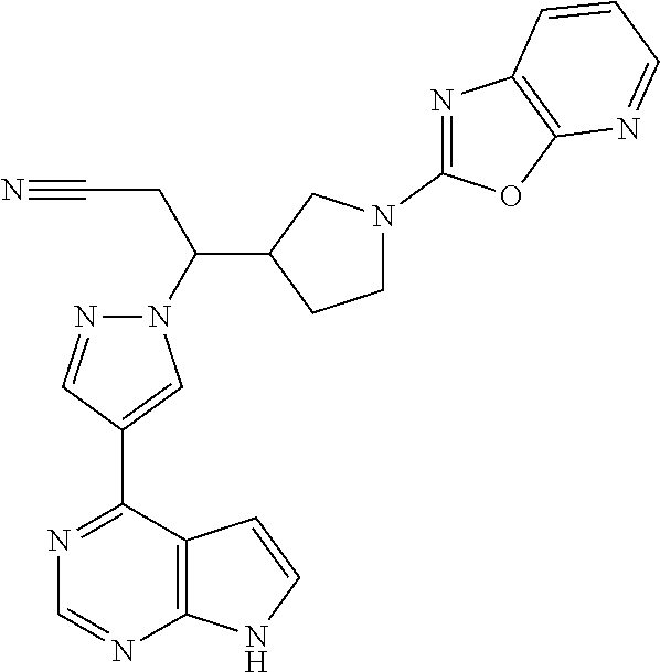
C(N1N=CC(C2=NC=NC3=C2C=CN3)=C1)(CC#N)C1CCN(C2=NC3=C(O2)N=CC=C3)C1
